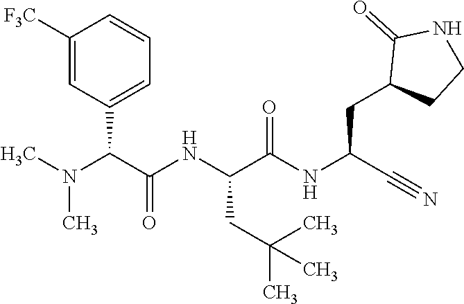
O=C(NC(C#N)CC1CCNC1=O)C(NC(C(N(C)C)C1=CC=CC([F3C])=C1)=O)CC(C)(C)C
